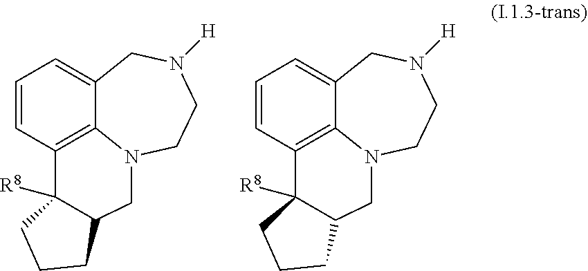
C1=CC2=C3C(=C1)CN([H])CCN3CC1C2([R8])CCC1.C1=CC2=C3C(=C1)CN([H])CCN3CC1C2([R8])CCC1
